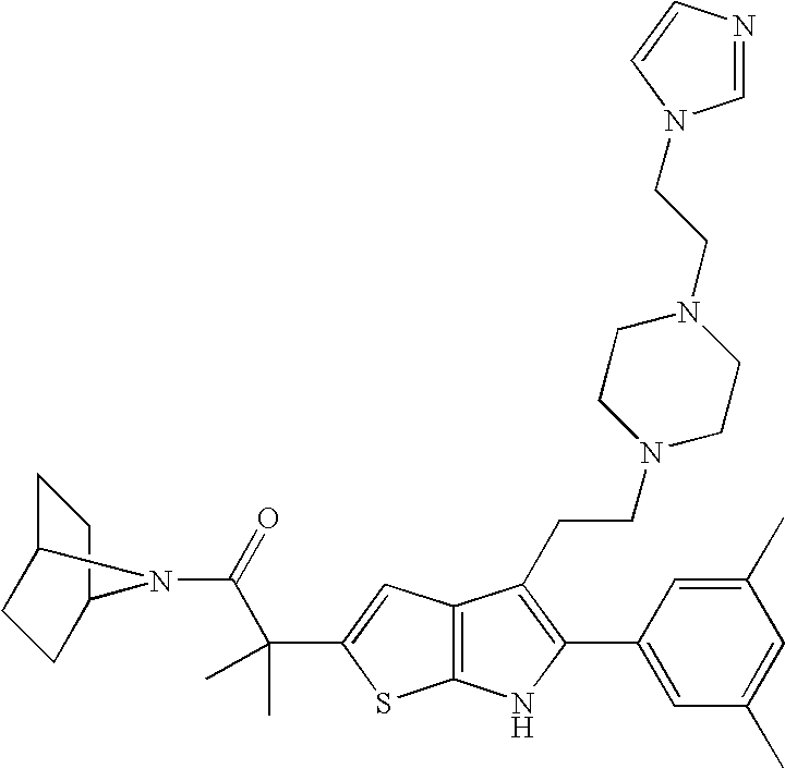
C12=C(C=C(C(C)(C)C(=O)N3C4CCC3CC4)S1)C(CCN1CCN(CCN3C=NC=C3)CC1)=C(C1=CC(C)=CC(C)=C1)N2
